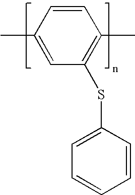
CC1=CC(SC2=CC=CC=C2)=C(C)C=C1
